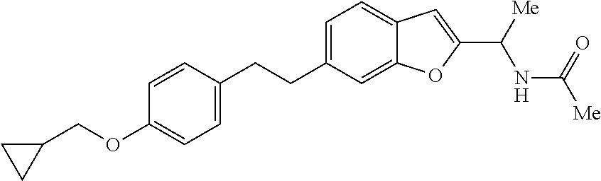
C1=CC(CCC2=CC=C3C(=C2)OC(C([Me])NC([Me])=O)=C3)=CC=C1OCC1CC1
